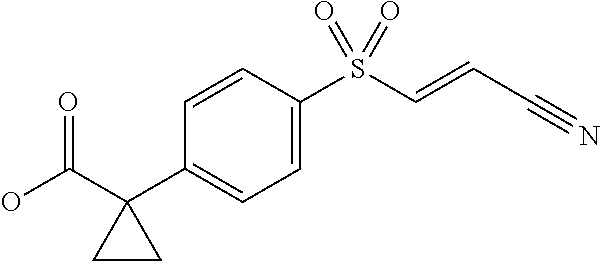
C1=CC(S(C=CC#N)(=O)=O)=CC=C1C1(C(O)=O)CC1
